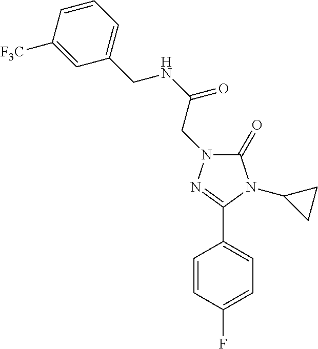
C(NC(=O)CN1C(=O)N(C2CC2)C(C2=CC=C(F)C=C2)=N1)C1=CC=CC([F3C])=C1
